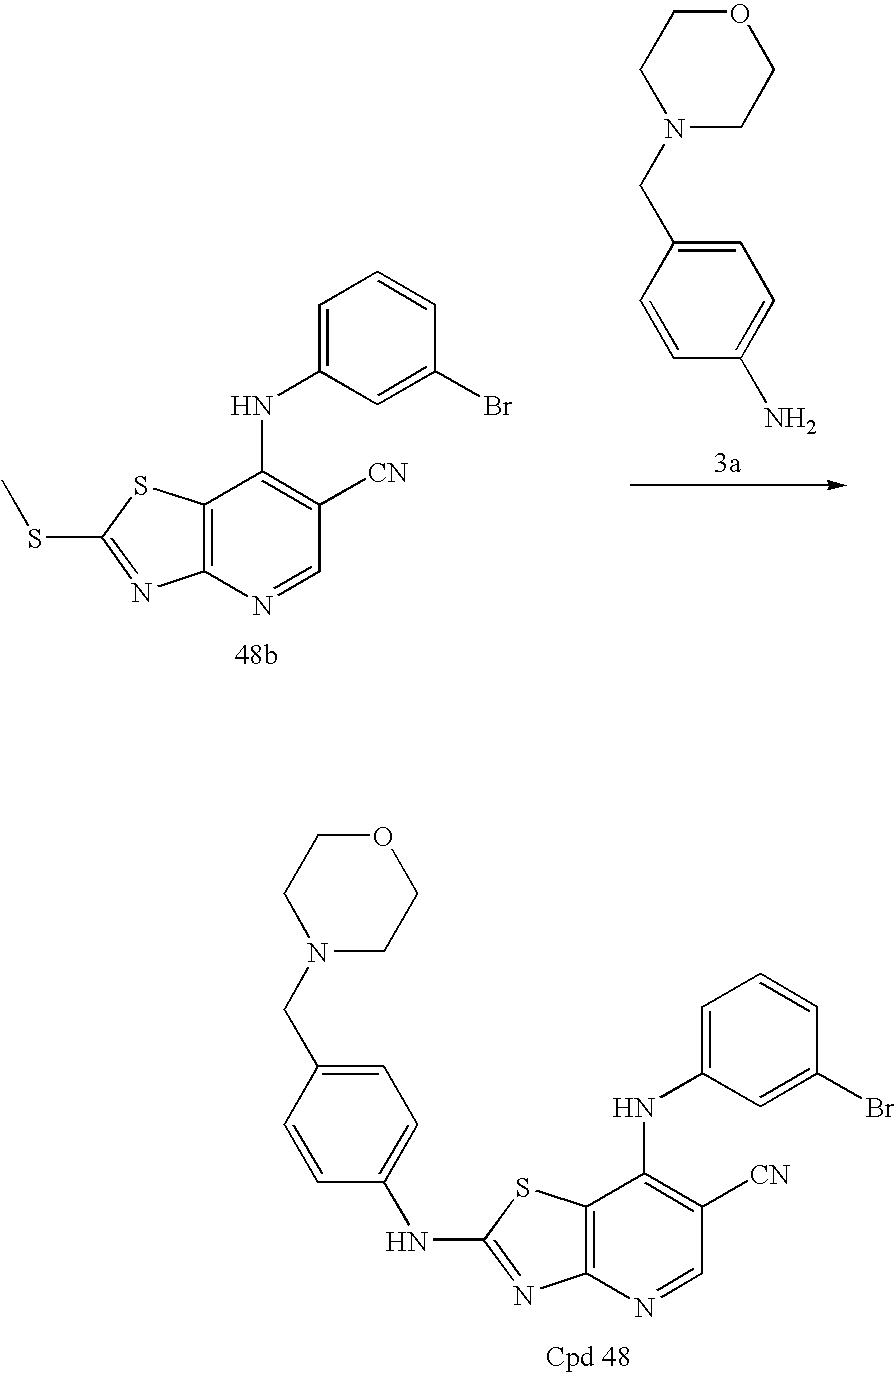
C12=C(N=CC([CN])=C1NC1=CC=CC(Br)=C1)N=C(SC)S2.O1CCN(CC2=CC=C(N)C=C2)CC1.C12=C(N=CC([CN])=C1NC1=CC=CC(Br)=C1)N=C(NC1=CC=C(CN3CCOCC3)C=C1)S2
